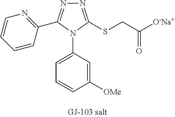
N1=C(SCC([O-Na+])=O)N(C2=CC=CC([OMe])=C2)C(C2=NC=CC=C2)=N1
